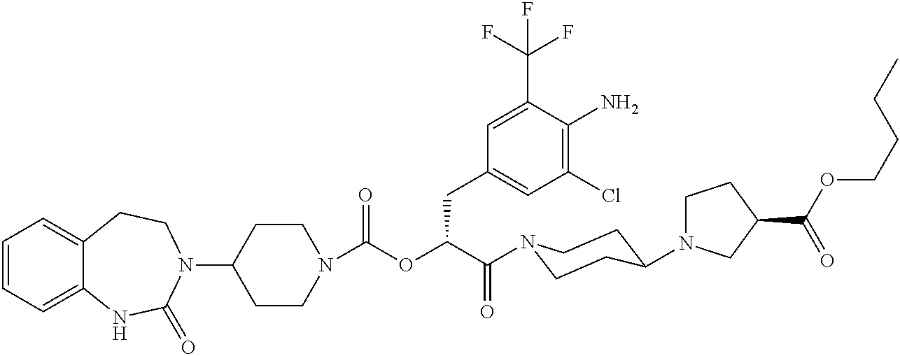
C1(N2CCC3=CC=CC=C3NC2=O)CCN(C(=O)OC(C(=O)N2CCC(N3CCC(C(OCCCC)=O)C3)CC2)CC2=CC(Cl)=C(N)C(C(F)(F)F)=C2)CC1
